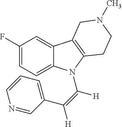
C1(F)=CC=C2C(=C1)C1=C(N2C(=C(C2=CC=CN=C2)[H])[H])CCN(C)C1
